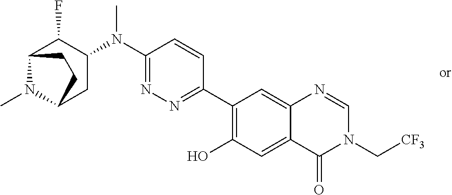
C1(N(C2=NN=C(C3=C(O)C=C4C(=C3)N=CN(C[CF3])C4=O)C=C2)C)C(F)C2N(C)C(C1)CC2
